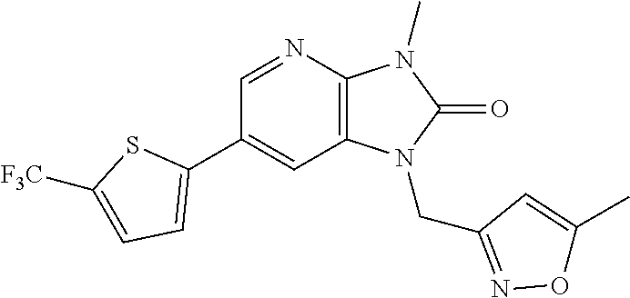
C12=C(N=CC(C3=CC=C([F3C])S3)=C1)N(C)C(=O)N2CC1=NOC(C)=C1
